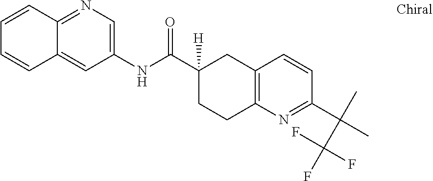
C1(NC(C2([H])CCC3=C(C2)C=CC(C(C)(C)C(F)(F)F)=N3)=O)=CN=C2C(=C1)C=CC=C2
